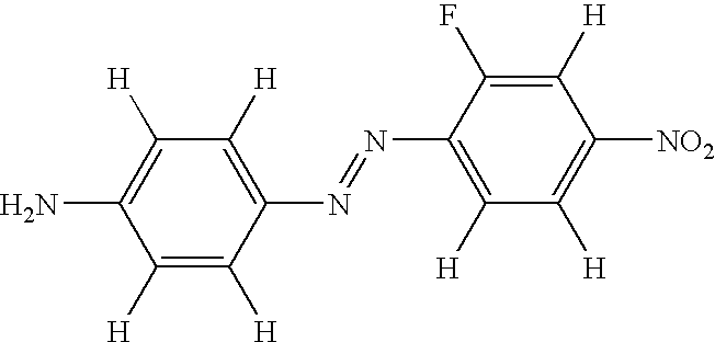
C1([H])=C([H])C(N=NC2=C([H])C([H])=C([NO2])C([H])=C2F)=C([H])C([H])=C1N
